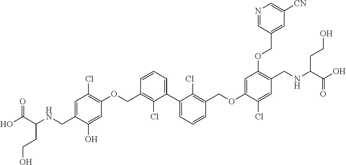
C1=C(CNC(C(O)=O)CCO)C(O)=CC(OCC2=C(Cl)C(C3=CC=CC(COC4=CC(OCC5=CC([CN])=CN=C5)=C(CNC(C(O)=O)CCO)C=C4Cl)=C3Cl)=CC=C2)=C1Cl
